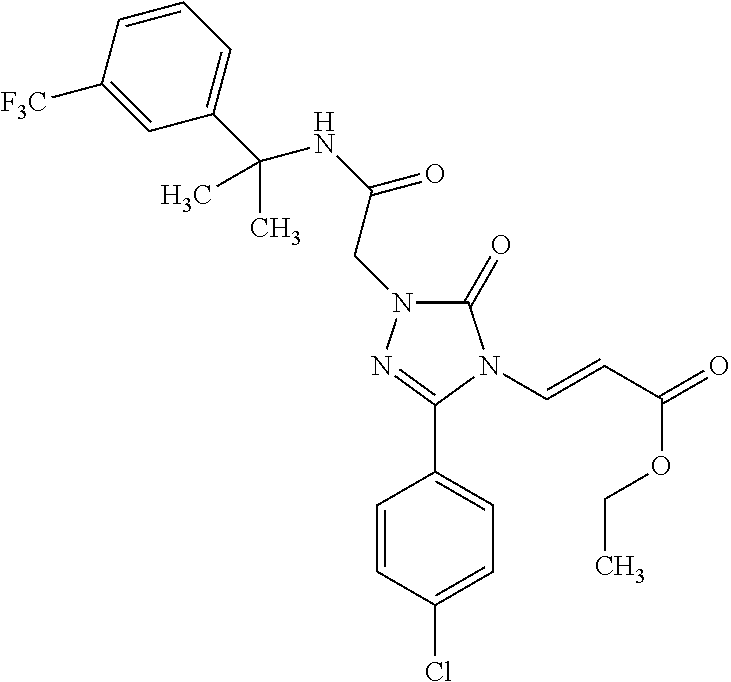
C1(Cl)=CC=C(C2=NN(CC(NC(C)(C3=CC=CC([F3C])=C3)C)=O)C(=O)N2C=CC(=O)OCC)C=C1
